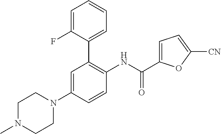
CN1CCN(C2=CC(C3=CC=CC=C3F)=C(NC(C3=CC=C([CN])O3)=O)C=C2)CC1
